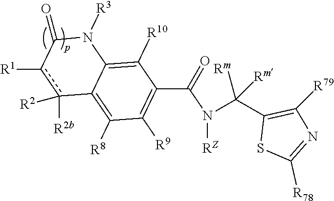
C12=C([R8])C([R9])=C(C(N(C(C3=C([R79])N=C([R78])S3)([Rm])[Rm])[RZ])=O)C([R10])=C1N([R3])C(=O)c([R1])c2([R2b])[R2]
